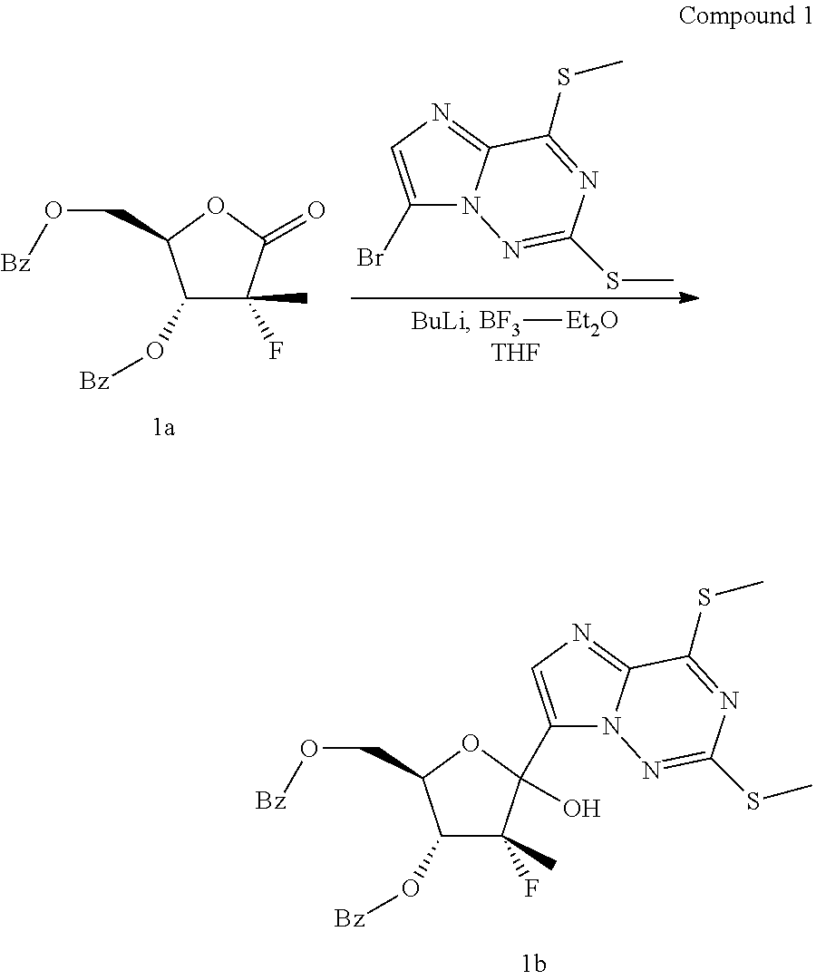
C1(O[Bz])C(F)(C)C(=O)OC1CO[Bz].[BF3][Et2O].[THF].C1(Br)=CN=C2N1N=C(SC)N=C2SC.C1(O[Bz])C(F)(C)C(C2=CN=C3N2N=C(SC)N=C3SC)(O)OC1CO[Bz]
